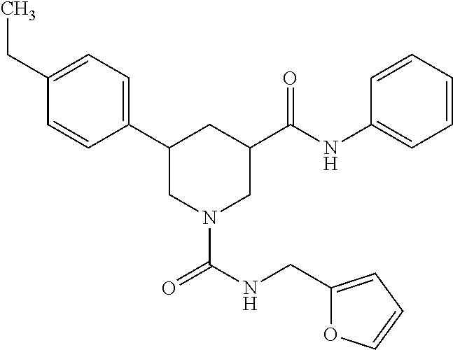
C1(CC)=CC=C(C2CN(C(NCC3=CC=CO3)=O)CC(C(NC3=CC=CC=C3)=O)C2)C=C1
